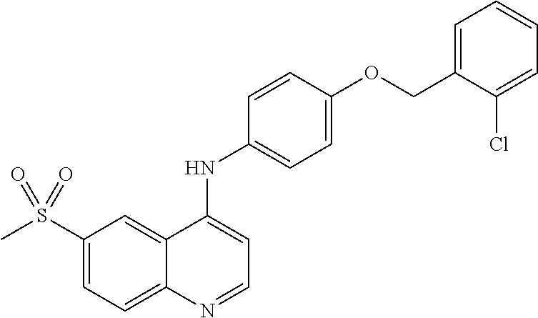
C1(S(C)(=O)=O)=CC=C2C(=C1)C(NC1=CC=C(OCC3=CC=CC=C3Cl)C=C1)=CC=N2
